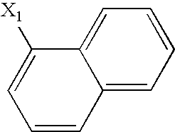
[X1]C1=CC=CC2=CC=CC=C12
